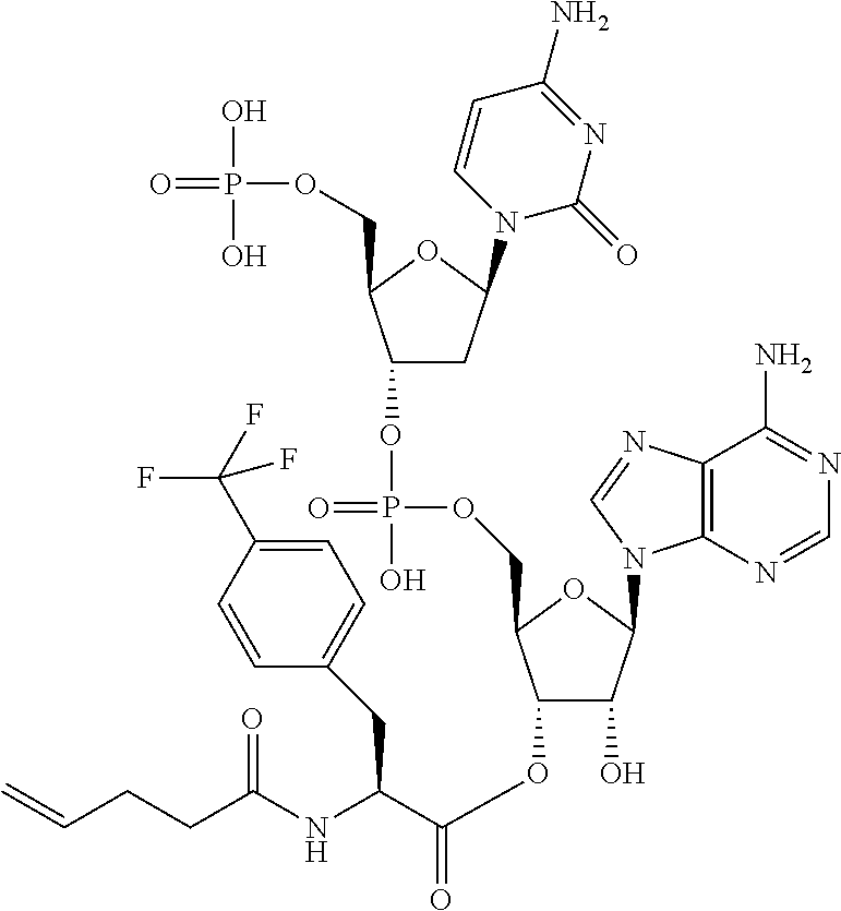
C1(OP(=O)(OCC2C(OC(=O)C(NC(CCC=C)=O)CC3=CC=C(C(F)(F)F)C=C3)C(O)C(N3C4=C(N=C3)C(N)=NC=N4)O2)O)CC(N2C(=O)N=C(N)C=C2)OC1COP(=O)(O)O
